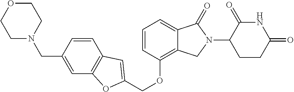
C(OC1=C2C(=CC=C1)C(=O)N(C1C(=O)NC(=O)CC1)C2)C1=CC2=C(C=C(CN3CCOCC3)C=C2)O1
